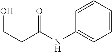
C1=CC=CC(NC(CCO)=O)=C1
